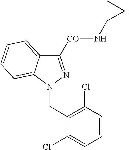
C1([CO]NC2CC2)=NN(CC2=C(Cl)C=CC=C2Cl)C2=CC=CC=C12
